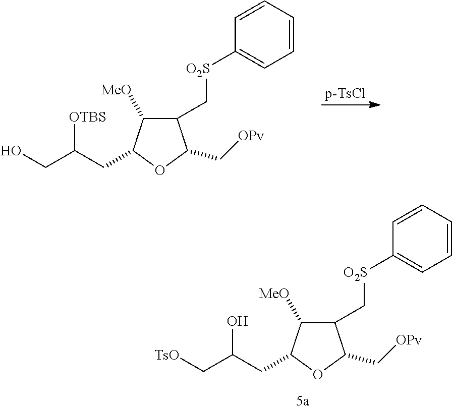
OCC([OTBS])CC1C([MeO])C(C[O2S]C2=CC=CC=C2)C(C[OPv])O1.[TsO]CC(O)CC1C([MeO])C(C[O2S]C2=CC=CC=C2)C(C[OPv])O1
